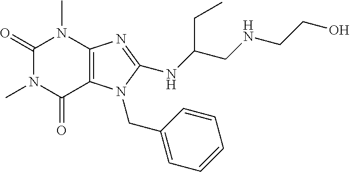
C1(=O)N(C)C(=O)C2=C(N1C)N=C(NC(CNCCO)CC)N2CC1=CC=CC=C1
